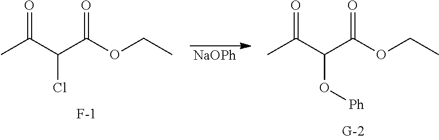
CC(C(C(OCC)=O)O[Ph])=O.CC(C(C(OCC)=O)Cl)=O.[F-].[NaOPh]
